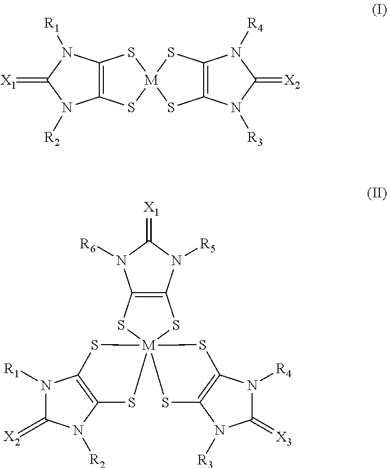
C12=C(N([R3])C(=[X2])N1[R4])S[M]1(S2)SC2=C(S1)N([R2])C(=[X1])N2[R1].[X1]=C1N([R6])C2=C(N1[R5])S[M]13(S2)(SC2=C(N([R4])C(=[X3])N2[R3])S1)SC1=C(N([R1])C(=[X2])N1[R2])S3
